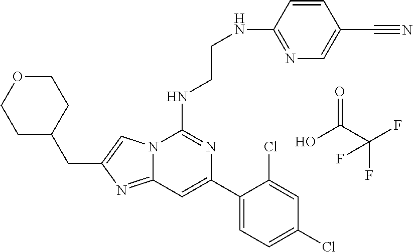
FC(C(O)=O)(F)F.N12C(=NC(CC3CCOCC3)=C1)C=C(C1=CC=C(Cl)C=C1Cl)N=C2NCCNC1=NC=C(C#N)C=C1
